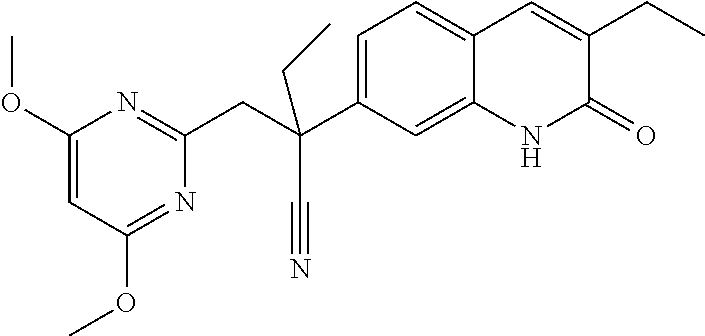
C(C1=NC(OC)=CC(OC)=N1)C(C1=CC=C2C(=C1)NC(=O)C(CC)=C2)(CC)C#N
